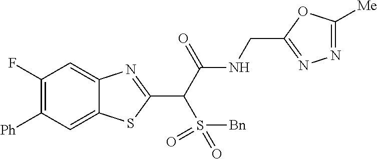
C1([Ph])=C(F)C=C2C(=C1)SC(C(C(NCC1=NN=C([Me])O1)=O)S(=O)([Bn])=O)=N2
